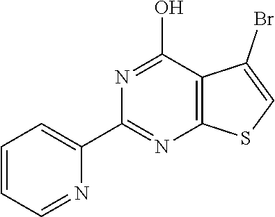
C1=CC=NC(C2=NC3=C(C(O)=N2)C(Br)=CS3)=C1
